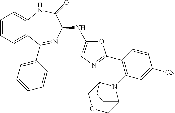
C1=CC=C2C(=C1)NC(=O)C(NC1=NN=C(C3=C(N4C5COCC4CC5)C=C([CN])C=C3)O1)N=C2C1=CC=CC=C1
